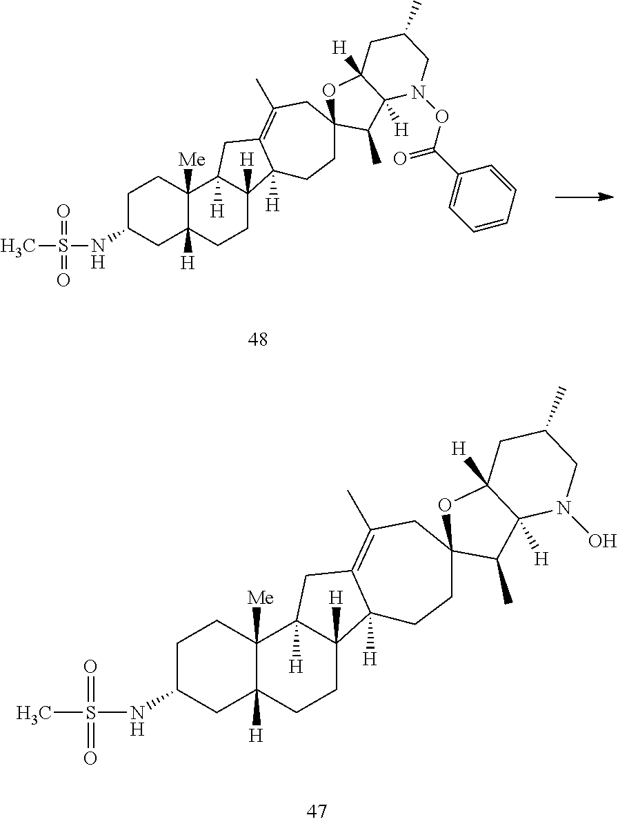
C1CC2([Me])C([H])(CC1NS(C)(=O)=O)CCC1([H])C2([H])CC2=C(C)CC3(CCC12[H])OC1([H])C([H])(C3C)N(OC(C2=CC=CC=C2)=O)CC(C)C1.C1CC2([Me])C([H])(CC1NS(C)(=O)=O)CCC1([H])C2([H])CC2=C(C)CC3(CCC12[H])OC1([H])C([H])(C3C)N(O)CC(C)C1
